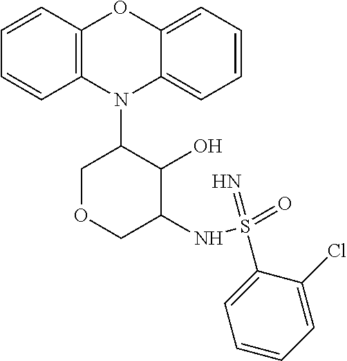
N1(C2COCC(NS(=O)(=N)C3=CC=CC=C3Cl)C2O)C2=C(C=CC=C2)OC2=CC=CC=C12
